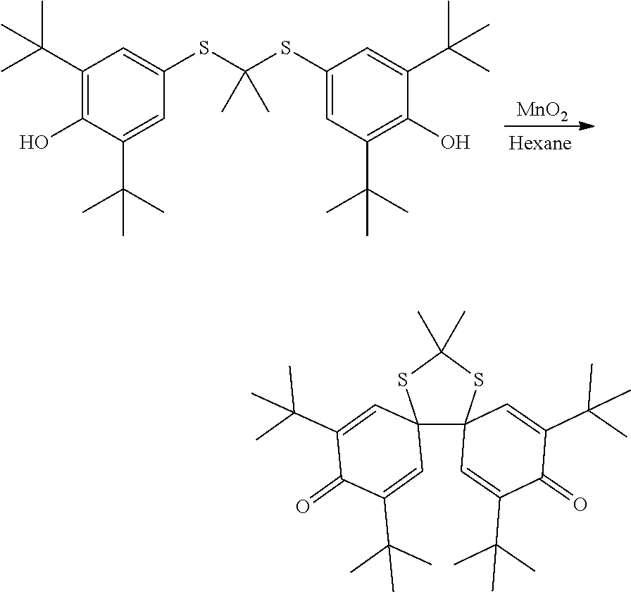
[MnO2].C1(C(C)(C)C)=C(O)C(C(C)(C)C)=CC(SC(SC2=CC(C(C)(C)C)=C(O)C(C(C)(C)C)=C2)(C)C)=C1.S1C(C)(C)SC2(C=C(C(C)(C)C)C(=O)C(C(C)(C)C)=C2)C12C=C(C(C)(C)C)C(=O)C(C(C)(C)C)=C2
